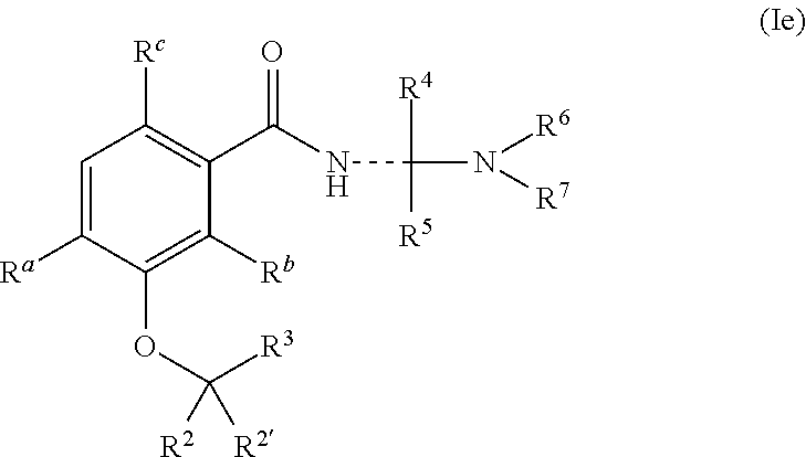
C1=C([Ra])C(OC([R3])([R2])[R2])=C([Rb])C(C(=O)NC([R4])([R5])N([R6])[R7])=C1[Rc]
